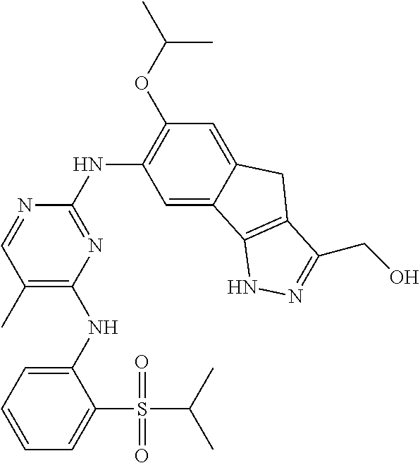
C1(NC2=C(C)C=NC(NC3=C(OC(C)C)C=C4C(=C3)C3=C(C4)C(CO)=NN3)=N2)=CC=CC=C1S(=O)(C(C)C)=O
